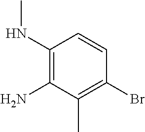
C1(NC)=C(N)C(C)=C(Br)C=C1
